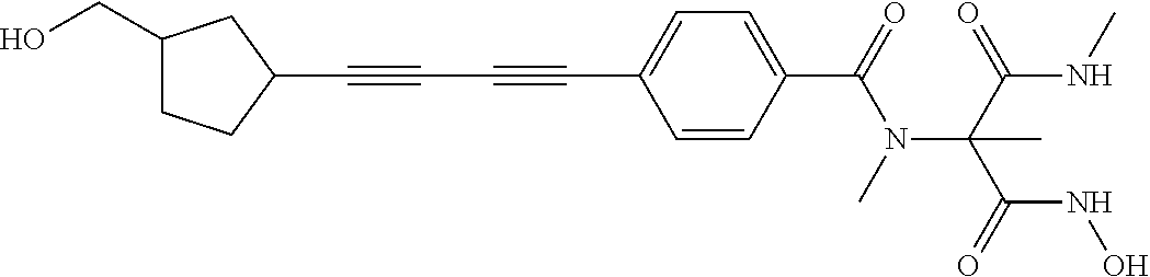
C1(C#CC#CC2=CC=C(C(=O)N(C(C(NC)=O)(C(=O)NO)C)C)C=C2)CC(CO)CC1
